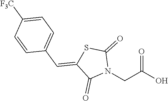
OC(CN1C(=O)SC(=CC2=CC=C([F3C])C=C2)C1=O)=O
